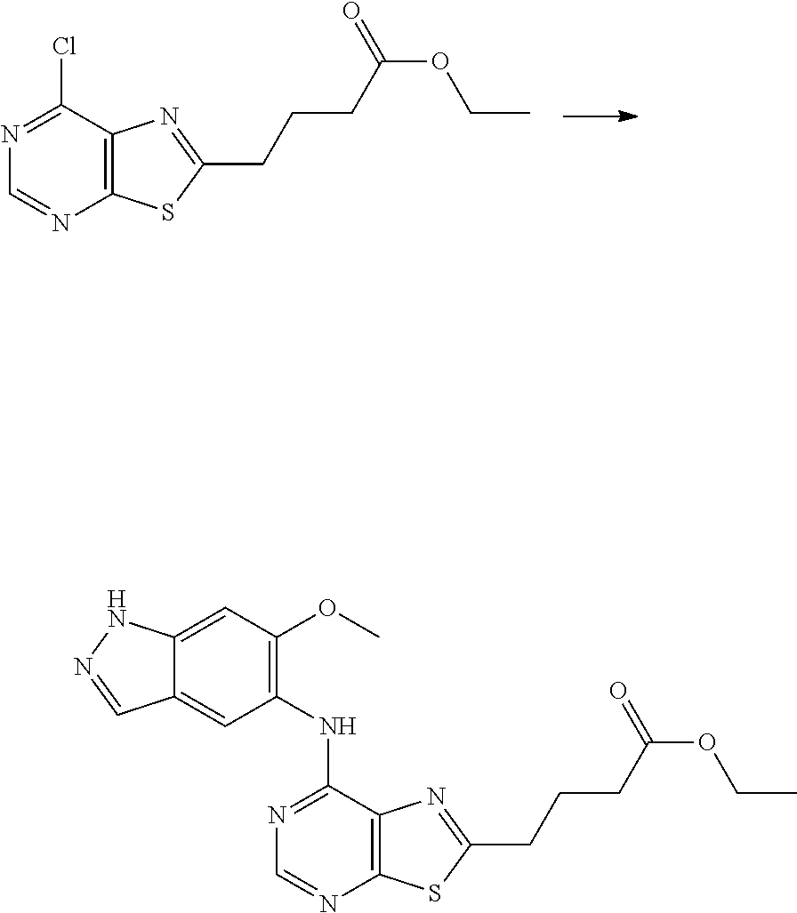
ClC1=NC=NC2=C1N=C(CCCC(OCC)=O)S2.N(C1=NC=NC2=C1N=C(CCCC(OCC)=O)S2)C1=C(OC)C=C2C(=C1)C=NN2
